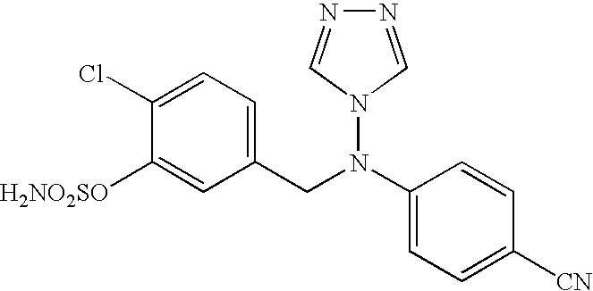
C1(Cl)=CC=C(CN(C2=CC=C([CN])C=C2)N2C=NN=C2)C=C1[H2NO2SO]
